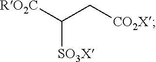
[SO3X]C([RO2C])C[CO2X]
